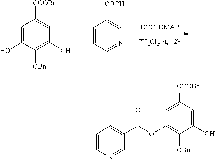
C1=CC=NC=C1[COOH].C1=C(O)C([OBn])=C(O)C=C1[COOBn].C1=C(C(OC2=C([OBn])C(O)=CC([COOBn])=C2)=O)C=NC=C1
